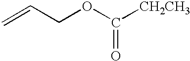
C=CCOC([CH2CH3])=O
